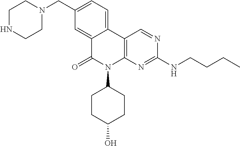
C1NCCN(CC2=CC=C3C(=C2)C(=O)N(C2CCC(O)CC2)C2=C3C=NC(NCCCC)=N2)C1
